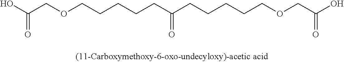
C(CC(CCCCCOCC(=O)O)=O)CCCOCC(=O)O
